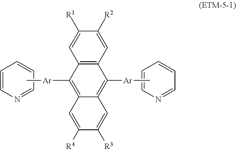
C1=CN=CC=C1.C1=CN=CC=C1.C[Ar]C1=C2C(=C([Ar]C)C3=C1C=C([R1])C([R2])=C3)C=C([R3])C([R4])=C2
